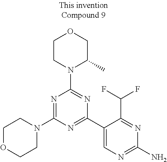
N1=C(N2CCOCC2)N=C(C2=CN=C(N)N=C2C(F)F)N=C1N1C(C)COCC1
